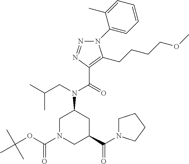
C(=O)(N(CC(C)C)C1CN(C(OC(C)(C)C)=O)CC(C(N2CCCC2)=O)C1)C1=C(CCCCOC)N(C2=CC=CC=C2C)N=N1
